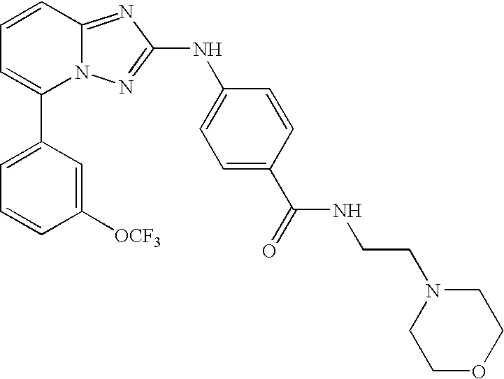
C1(C2=CC=CC3=NC(NC4=CC=C(C(NCCN5CCOCC5)=O)C=C4)=NN23)=CC=CC([OCF3])=C1
